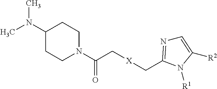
CN(C1CCN(C(C[X]CC2=NC=C([R2])N2[R1])=O)CC1)C
